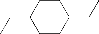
C1CC(CC)CCC1CC
